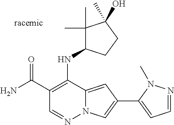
N12C(=CC(C3=CC=NN3C)=C1)C(NC1C(C)(C)C(O)(C)CC1)=C(C(N)=O)C=N2
